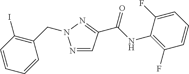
N1=CC(C(NC2=C(F)C=CC=C2F)=O)=NN1CC1=C(I)C=CC=C1
